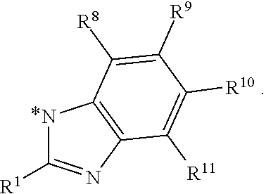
N1C([R1])=NC2=C1C([R8])=C([R9])C([R10])=C2[R11]
